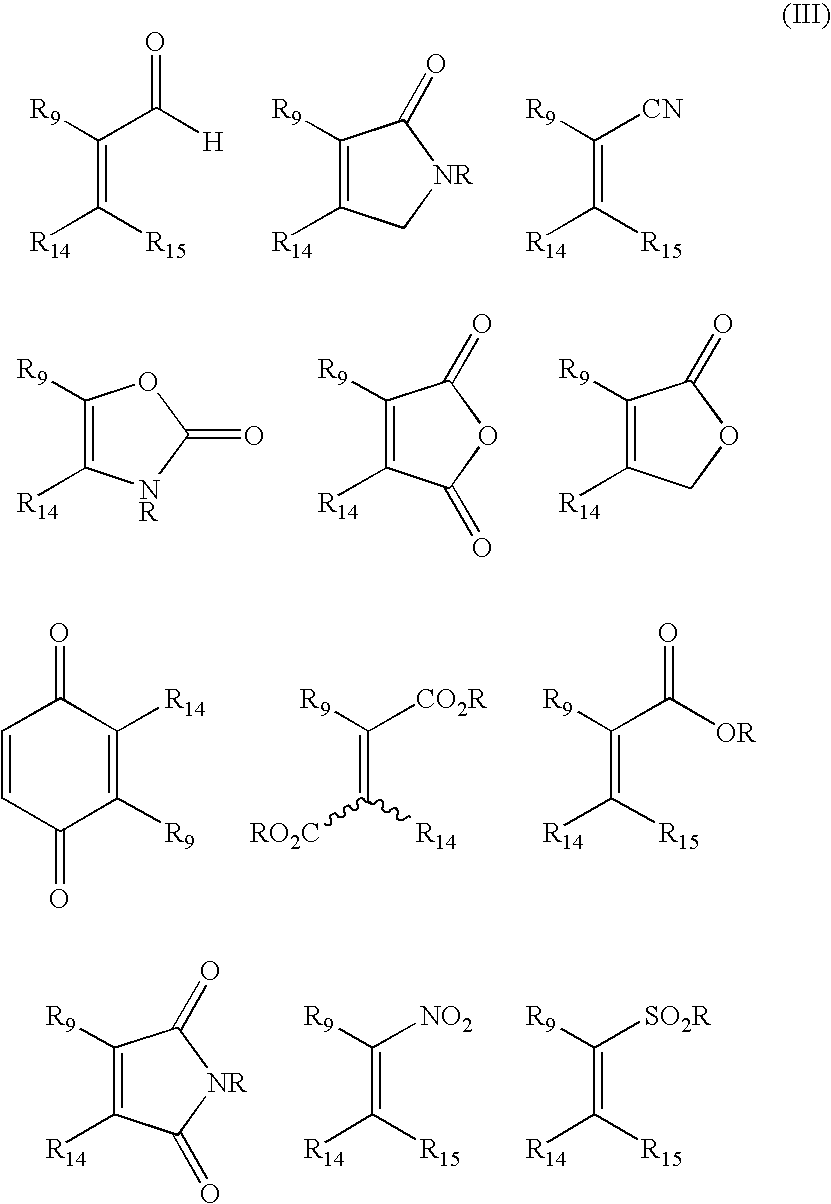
C(=C([R15])[R14])([R9])C([H])=O.C1([R9])=C([R14])C[NR]C1=O.C(=C([R15])[R14])([R9])[CN].C1([R9])=C([R14])[NR]C(=O)O1.C1([R9])=C([R14])C(=O)OC1=O.C1([R9])=C([R14])COC1=O.C1=CC(=O)C([R9])=C([R14])C1=O.[RO2C]C(=C([R9])[CO2R])[R14].[R14]C(=C([R9])C(=O)[OR])[R15].[R14]C1=C([R9])C(=O)[NR]C1=O.[R14]C(=C([R9])[NO2])[R15].[R14]C(=C([R9])[SO2R])[R15]
